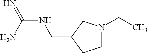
N(C(N)=N)CC1CCN(CC)C1
